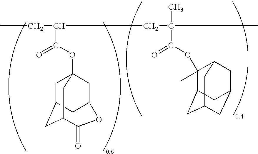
CCC(CC(C)(C)C(=O)OC1(C)C2CC3CC(CC1C3)C2)C(=O)OC12CC3CC(C(=O)OC(C1)C3)C2
